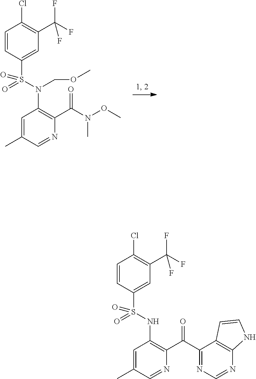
C1=CC(S(=O)(N(C2=C(C(N(OC)C)=O)N=CC(C)=C2)COC)=O)=CC(C(F)(F)F)=C1Cl.C1=CC(S(=O)(=O)NC2=C(C(C3=NC=NC4=C3C=CN4)=O)N=CC(C)=C2)=CC(C(F)(F)F)=C1Cl
